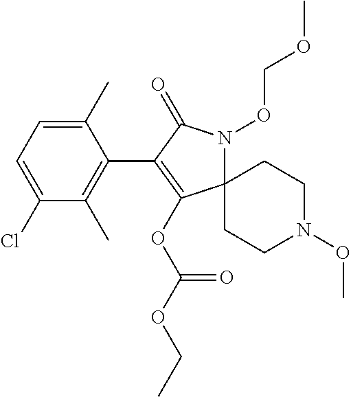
C1(C)=CC=C(Cl)C(C)=C1C1=C(OC(OCC)=O)C2(N(OCOC)C1=O)CCN(OC)CC2
